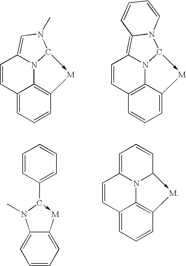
C1=CC2=CC=CC3=C2N2C1=CN(C)C2->[M]3.C1=CC2=C3N4C1=C1N(C4->[M]C3=CC=C2)C=CC=C1.C12=CC=CC=C1[M]-C(C1=CC=CC=C1)N2C.C12=CC=CC3=C1N1C(=CC=CC1->[M]3)C=C2
